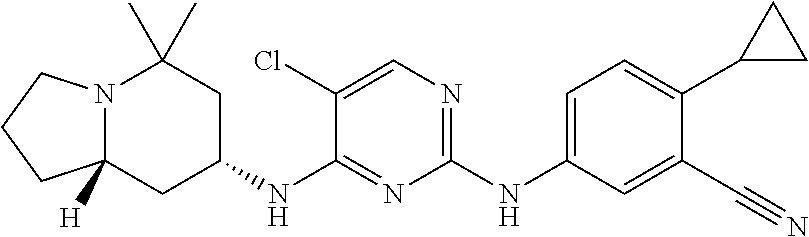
N12C([H])(CC(NC3=NC(NC4=CC=C(C5CC5)C(C#N)=C4)=NC=C3Cl)CC1(C)C)CCC2
